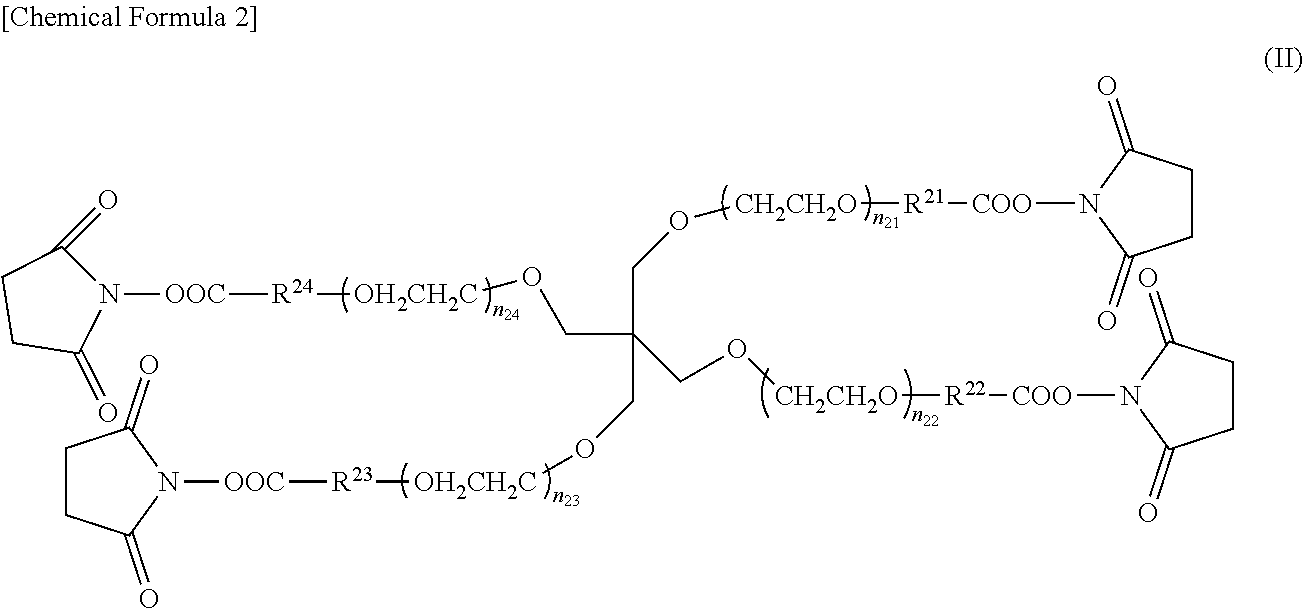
C(C(CO[OH2CH2C][R23][OOC]N1C(=O)CCC1=O)(CO[CH2CH2O][R21][COO]N1C(=O)CCC1=O)CO[CH2CH2O][R22][COO]N1C(=O)CCC1=O)O[OH2CH2C][R24][OOC]N1C(=O)CCC1=O
